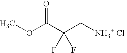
COC(C(C[NH3+ Cl-])(F)F)=O
